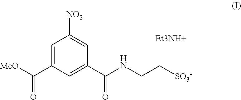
C1=C(C([MeO])=O)C=C(C(NCC[SO3-])=O)C=C1[NO2].[Et3NH+]
